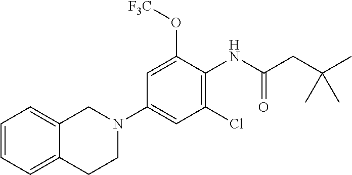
C1=CC=C2C(=C1)CCN(C1=CC(Cl)=C(NC(CC(C)(C)C)=O)C(O[F3C])=C1)C2
